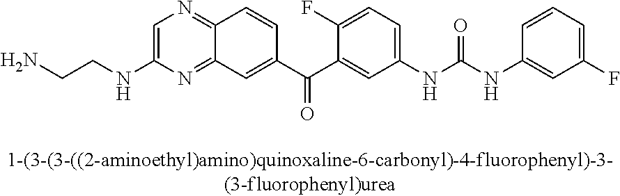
C1=C(NCCN)N=C2C(=N1)C=CC(C(C1=CC(NC(NC3=CC(F)=CC=C3)=O)=CC=C1F)=O)=C2
